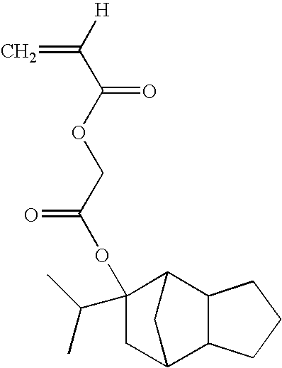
C12CC(OC(COC(C([H])=C)=O)=O)(C(C)C)C(C1)C1C2CCC1
